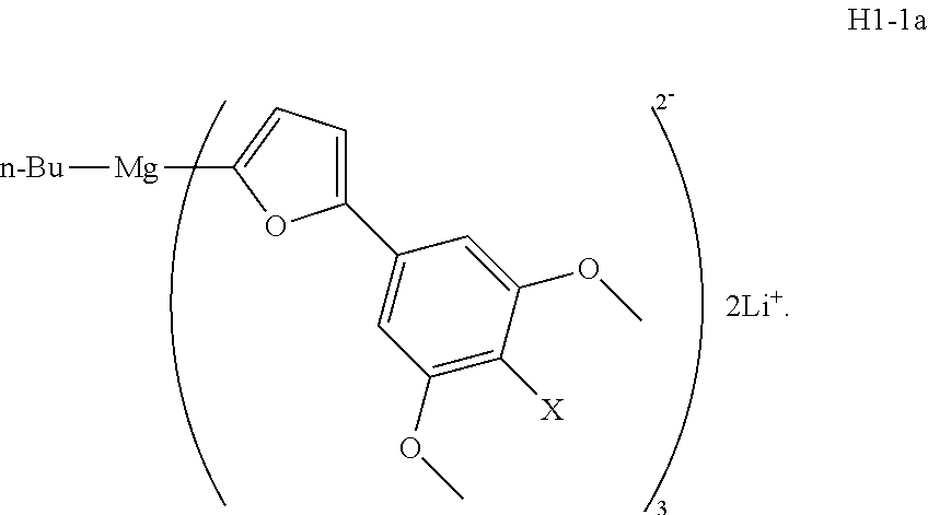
C1=C(C2=CC(OC)=C([X])C(OC)=C2)OC([Mg][n-Bu])=C1
